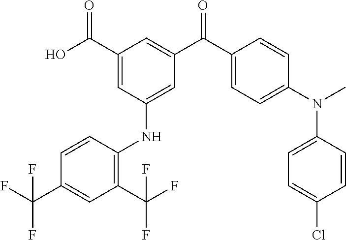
C1(C(O)=O)=CC(NC2=C(C(F)(F)F)C=C(C(F)(F)F)C=C2)=CC(C(C2=CC=C(N(C)C3=CC=C(Cl)C=C3)C=C2)=O)=C1
